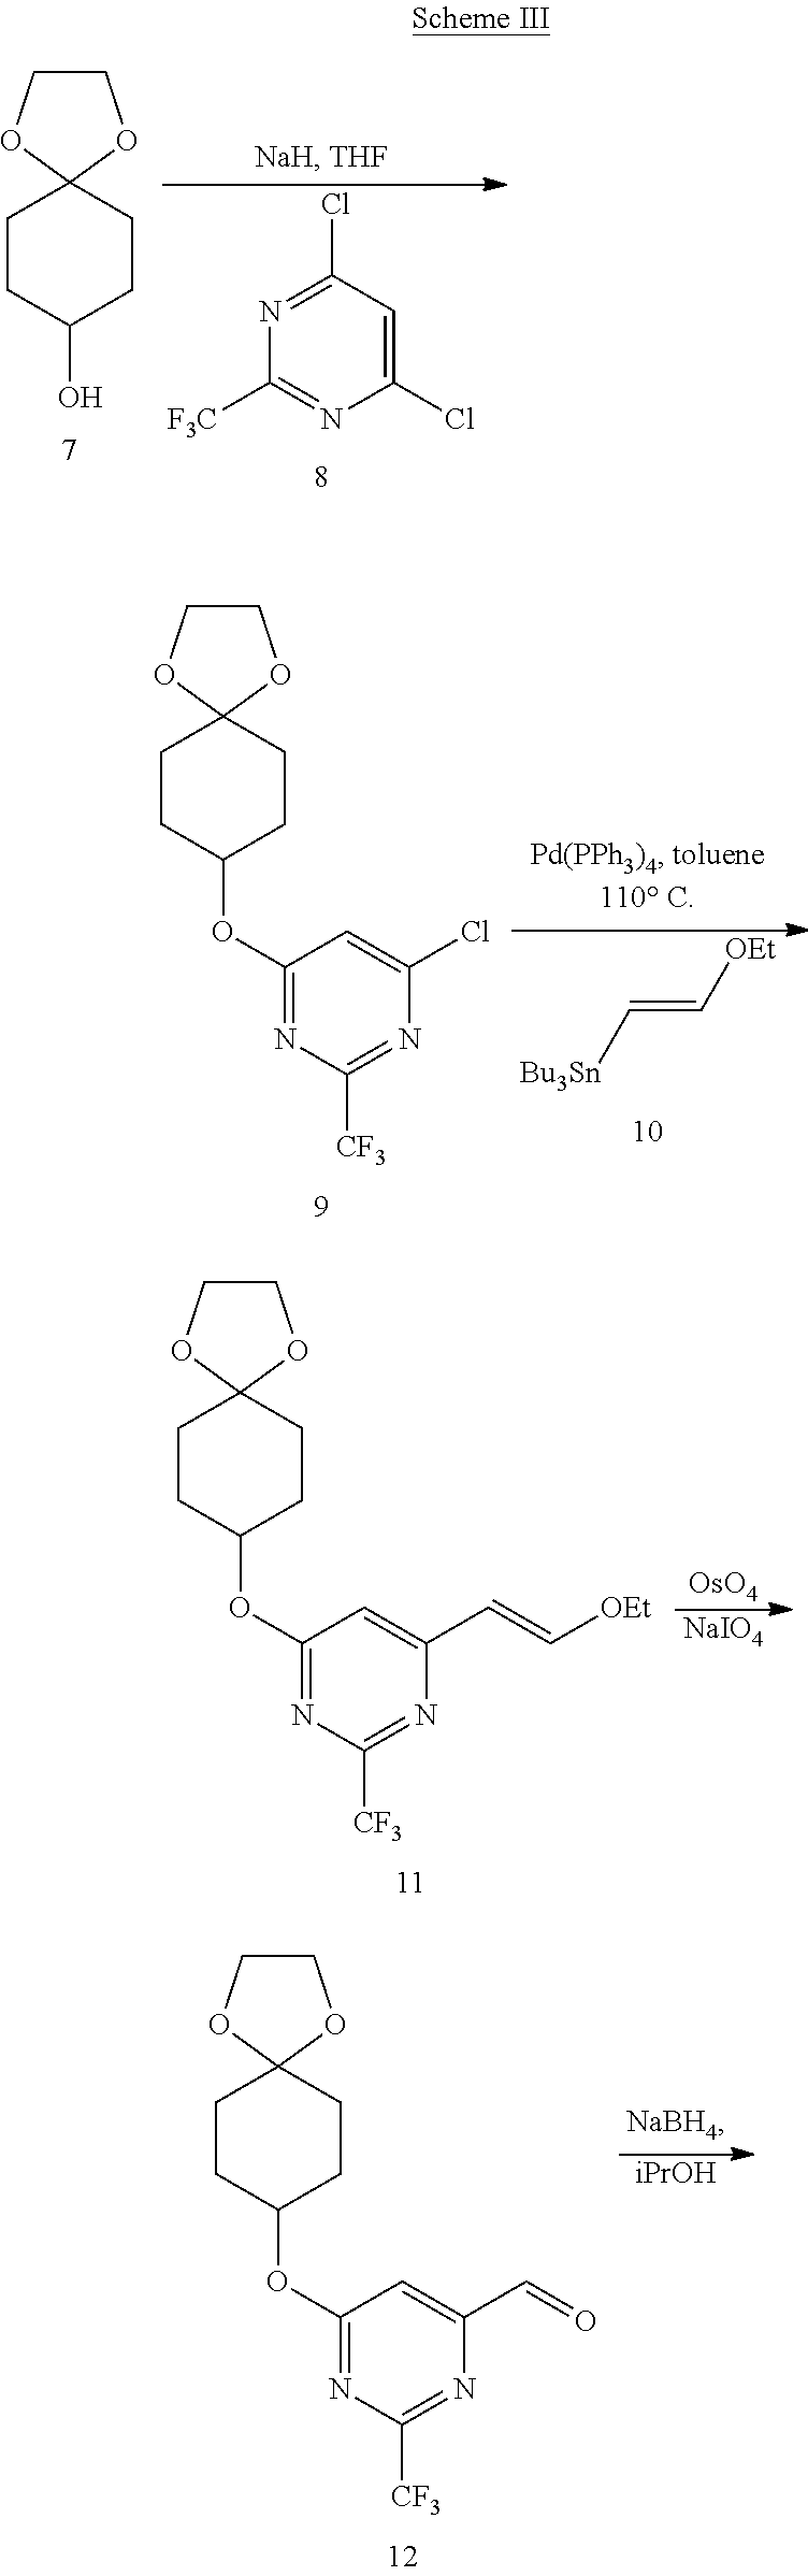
C1COC2(O1)CCC(O)CC2.N1=C(Cl)C=C(Cl)N=C1[F3C].C1COC2(O1)CCC(OC1=NC([CF3])=NC(Cl)=C1)CC2.[Bu3Sn]C=C[OEt].C1COC2(O1)CCC(OC1=NC([CF3])=NC(C=C[OEt])=C1)CC2.[OsO4].[NaIO4].C1COC2(O1)CCC(OC1=NC([CF3])=NC(C=O)=C1)CC2.[iPrOH]
